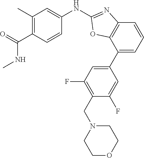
C1(C)=C(C(NC)=O)C=CC(NC2=NC3=C(C(C4=CC(F)=C(CN5CCOCC5)C(F)=C4)=CC=C3)O2)=C1
